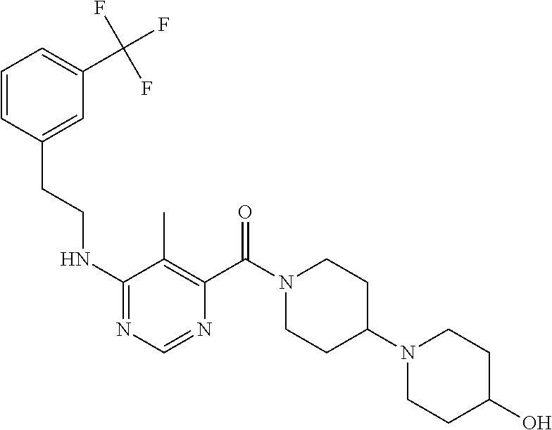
N1=C(NCCC2=CC(C(F)(F)F)=CC=C2)C(C)=C(C(N2CCC(N3CCC(O)CC3)CC2)=O)N=C1
